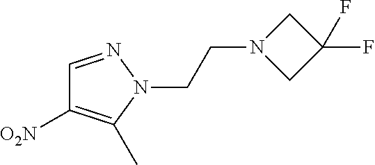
N1(CCN2N=CC([O2N])=C2C)CC(F)(F)C1
